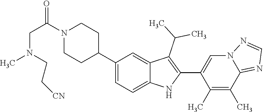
C1(C2CCN(C(CN(C)CC[CN])=O)CC2)=CC=C2C(=C1)C(C(C)C)=C(C1=CN3C(=NC=N3)C(C)=C1C)N2
